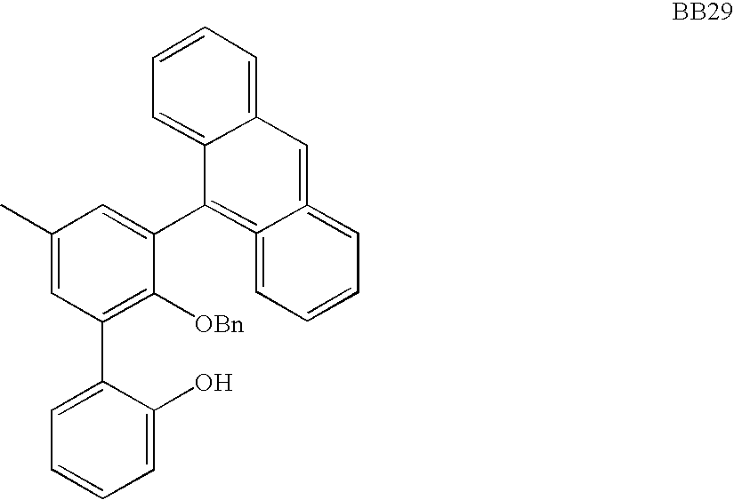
C1=C(C2=C([OBn])C(C3=C4=CC=CC=C4=CC4=CC=CC=C34)=CC(C)=C2)C(O)=CC=C1
